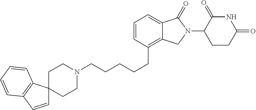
C1N(CCCCCC2=C3C(=CC=C2)C(=O)N(C2C(=O)NC(=O)CC2)C3)CCC2(C1)C=CC1=C2C=CC=C1
